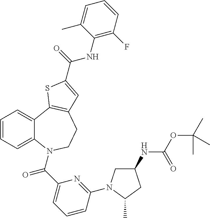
C1=CC=C2C(=C1)C1=C(CCN2C(C2=CC=CC(N3CC(NC(OC(C)(C)C)=O)CC3C)=N2)=O)C=C(C(=O)NC2=C(F)C=CC=C2C)S1
